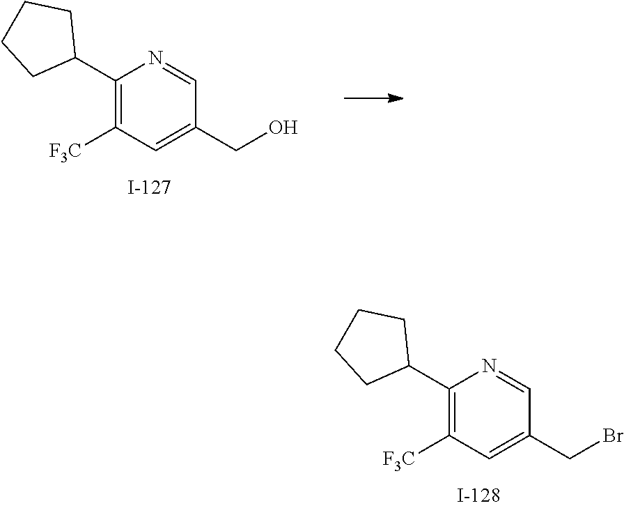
C1(C2CCCC2)=C([F3C])C=C(CO)C=N1.C1(C2CCCC2)=C([F3C])C=C(CBr)C=N1
